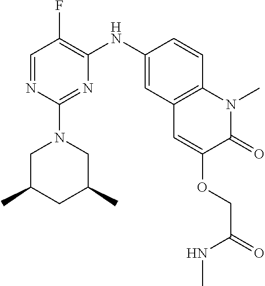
C1=NC(N2CC(C)CC(C)C2)=NC(NC2=CC3=C(C=C2)N(C)C(=O)C(OCC(NC)=O)=C3)=C1F
